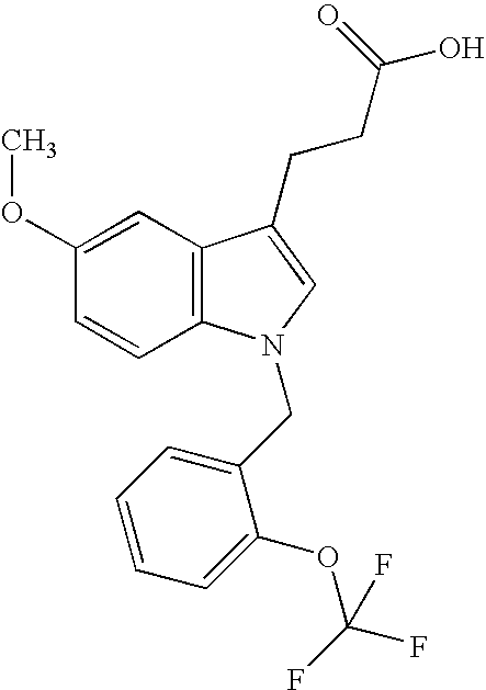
C1(OC)=CC2=C(C=C1)N(CC1=CC=CC=C1OC(F)(F)F)C=C2CCC(O)=O
